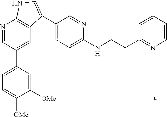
N1=CC(C2=CC=C([OMe])C([OMe])=C2)=CC2=C1NC=C2C1=CC=C(NCCC2=NC=CC=C2)N=C1
